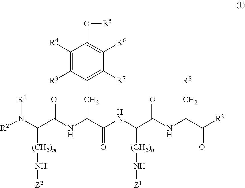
C1([R3])=C([R4])C(O[R5])=C([R6])C([R7])=C1CC(NC(C(N([R2])[R1])[(CH2)m]N[Z2])=O)C(NC(C(NC(C([R9])=O)C[R8])=O)[(CH2)n]N[Z1])=O
